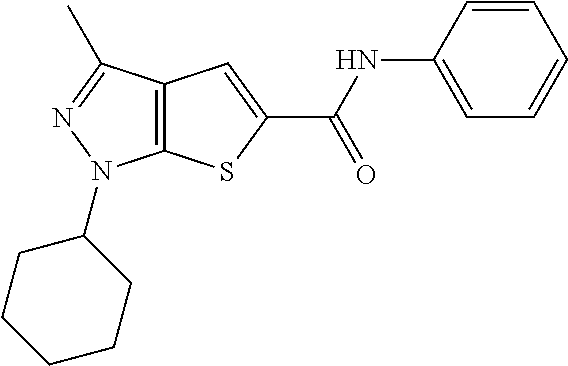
C12=C(SC(C(NC3=CC=CC=C3)=O)=C1)N(C1CCCCC1)N=C2C
